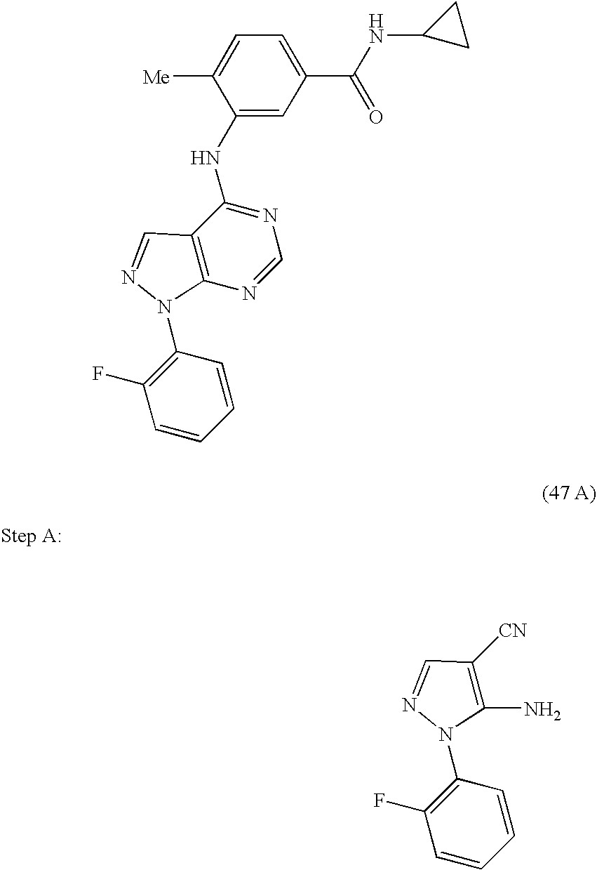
[CN]C1=C(N)N(C2=C(F)C=CC=C2)N=C1.C1(NC2=NC=NC3=C2C=NN3C2=C(F)C=CC=C2)=CC(C(=O)NC2CC2)=CC=C1[Me]
